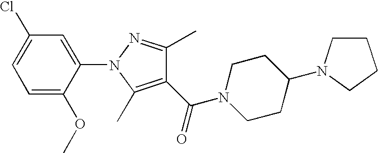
C1(C(=O)N2CCC(N3CCCC3)CC2)=C(C)N(C2=CC(Cl)=CC=C2OC)N=C1C
